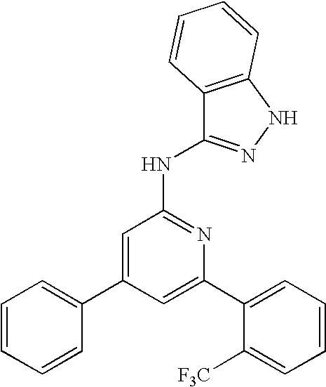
C1=C(C2=CC=CC=C2[F3C])N=C(NC2=NNC3=C2C=CC=C3)C=C1C1=CC=CC=C1
